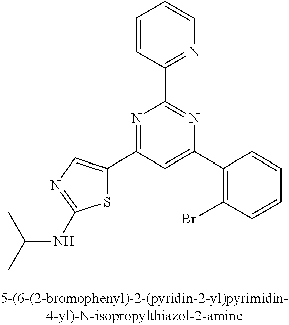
C1(C2=NC(C3=C(Br)C=CC=C3)=CC(C3=CN=C(NC(C)C)S3)=N2)=NC=CC=C1
